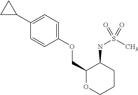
C1(C2CC2)=CC=C(OCC2OCCCC2NS(C)(=O)=O)C=C1
